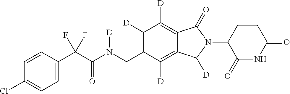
C1=CC(C(C(N(CC2=C([D])C([D])=C3C(=C2[D])C([D])N(C2C(=O)NC(=O)CC2)C3=O)[D])=O)(F)F)=CC=C1Cl
